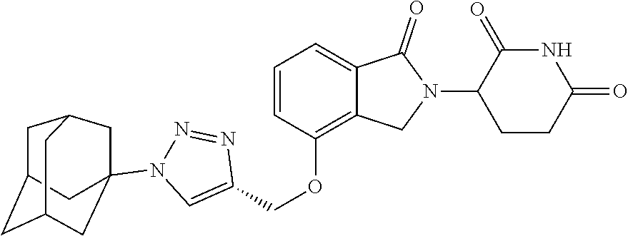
C1(COC2=C3C(=CC=C2)C(=O)N(C2CCC(=O)NC2=O)C3)=CN(C23CC4CC(CC(C2)C4)C3)N=N1
